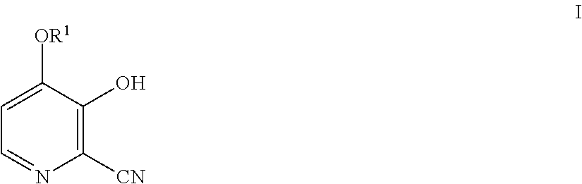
C1([CN])=C(O)C([OR1])=CC=N1
